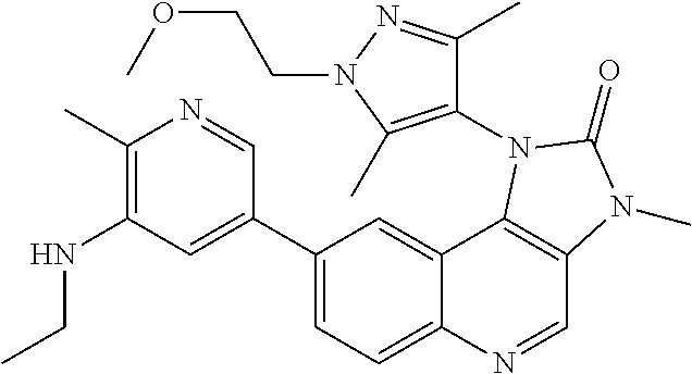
C1(C)=C(NCC)C=C(C2=CC=C3C(=C2)C2=C(C=N3)N(C)C(=O)N2C2=C(C)N(CCOC)N=C2C)C=N1
